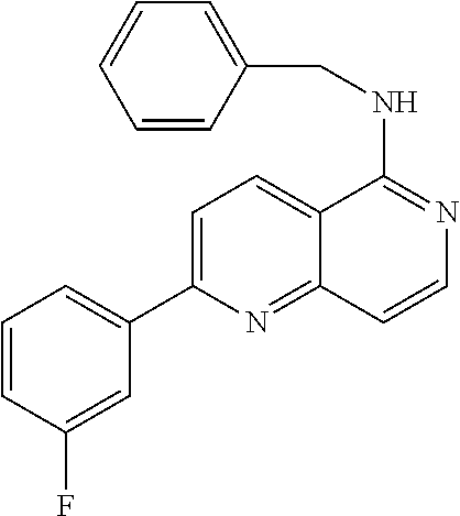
C1=C(C2=CC=CC(F)=C2)N=C2C(=C1)C(NCC1=CC=CC=C1)=NC=C2
